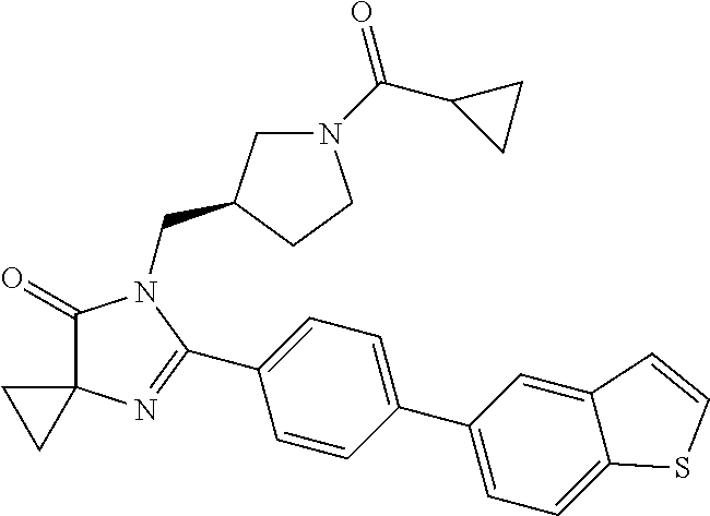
C1(=O)C2(N=C(C3=CC=C(C4=CC=C5C(=C4)C=CS5)C=C3)N1CC1CN(C(C3CC3)=O)CC1)CC2
